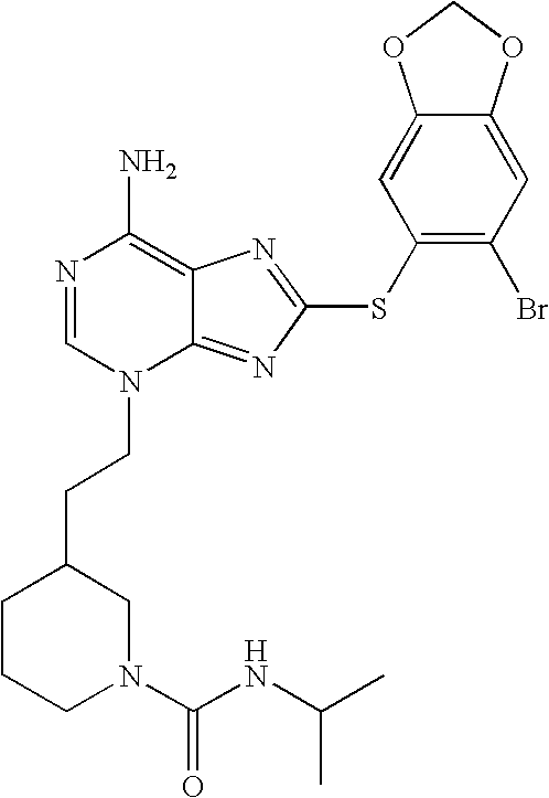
N1=CN(CCC2CCCN(C(NC(C)C)=O)C2)C2=NC(SC3=C(Br)C=C4C(=C3)OCO4)=NC2=C1N
